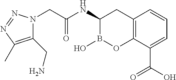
C12=C(C(C(O)=O)=CC=C1)OB(O)C(NC(CN1C(CN)=C(C)N=N1)=O)C2
